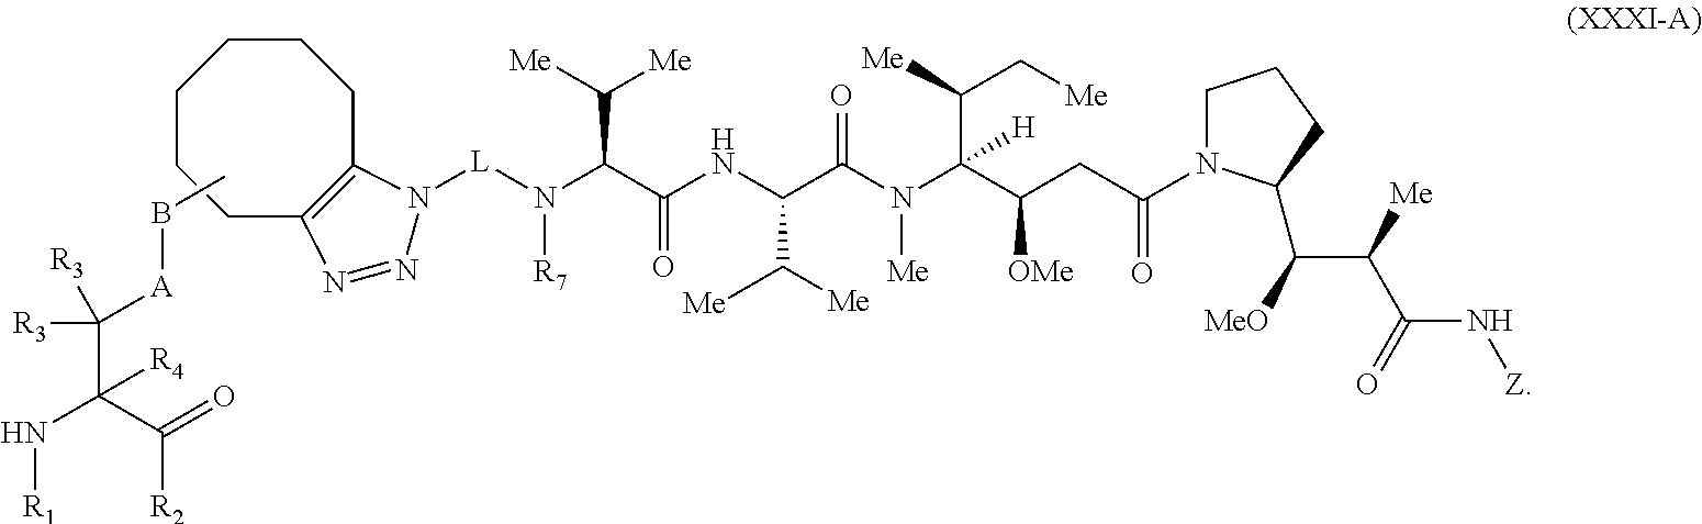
B(C)[A]C([R3])(C([R4])(N[R1])C(=O)[R2])[R3].N(C(C([Me])[Me])C(NC(C(=O)N(C(C(C[Me])[Me])(C(CC(N1CCCC1C(C(C(N[Z])=O)[Me])[MeO])=O)[OMe])[H])[Me])C([Me])[Me])=O)([R7])[L]N1C2=C(CCCCCC2)N=N1
